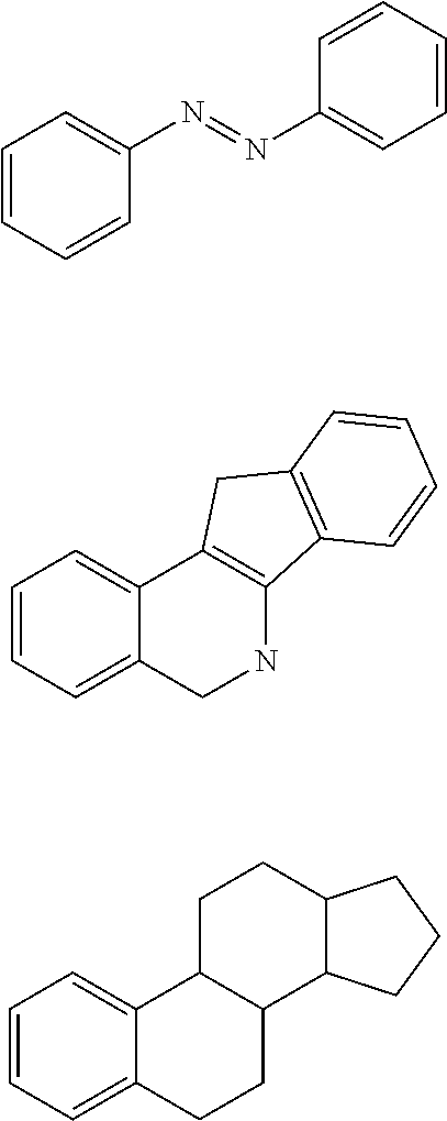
C1=CC=CC(N=NC2=CC=CC=C2)=C1.C1=CC=C2C(=C1)C1=C(NC2)C2=C(C1)C=CC=C2.C1=CC=C2C(=C1)C1C(CC2)C2C(CC1)CCC2
